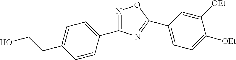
C1(C2=CC=C([OEt])C([OEt])=C2)=NC(C2=CC=C(CCO)C=C2)=NO1
